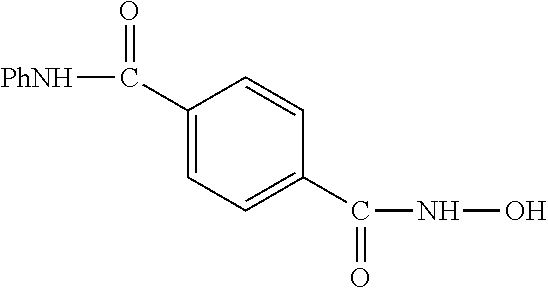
C1(C([PhNH])=O)=CC=C(C(NO)=O)C=C1
